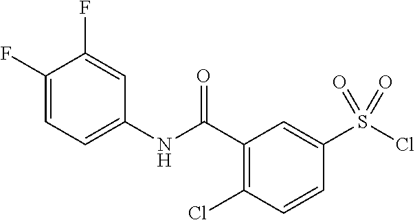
C1(C(NC2=CC=C(F)C(F)=C2)=O)=C(Cl)C=CC(S(Cl)(=O)=O)=C1
